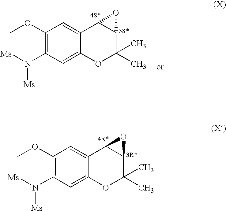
C1(OC)=C(N([Ms])[Ms])C=C2C(=C1)C1C(C(C)(C)O2)O1.C1(OC)=C(N([Ms])[Ms])C=C2C(=C1)C1C(C(C)(C)O2)O1
